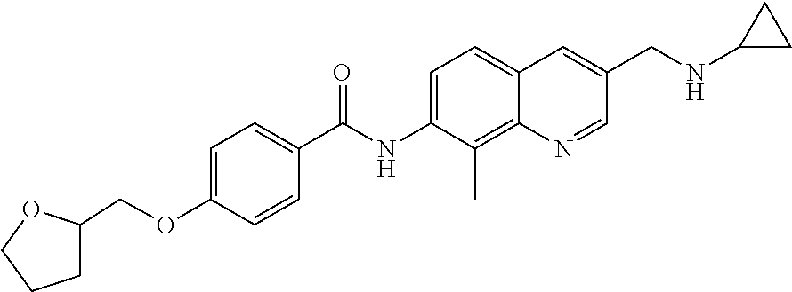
C1C(COC2=CC=C(C(NC3=CC=C4C(=C3C)N=CC(CNC3CC3)=C4)=O)C=C2)OCC1
